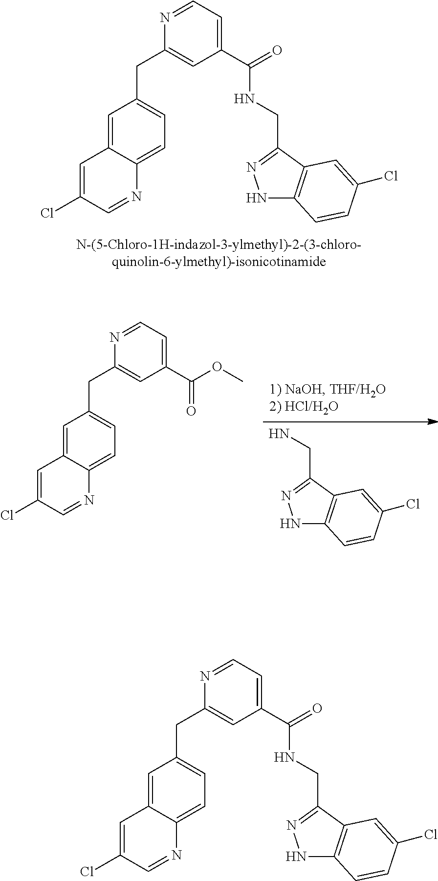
C1=C2C(=CC=C1CC1=CC(C(=O)NCC3=NNC4=C3C=C(Cl)C=C4)=CC=N1)N=CC(Cl)=C2.NCC1=NNC2=C1C=C(Cl)C=C2.C1=C2C(=CC=C1CC1=CC(C(=O)OC)=CC=N1)N=CC(Cl)=C2.C1=C2C(=CC=C1CC1=CC(C(=O)NCC3=NNC4=C3C=C(Cl)C=C4)=CC=N1)N=CC(Cl)=C2
